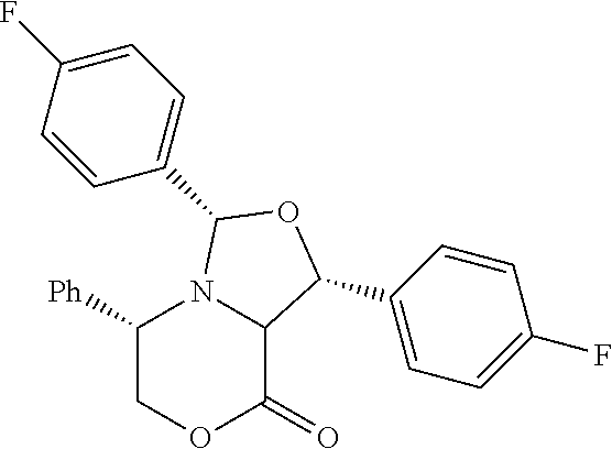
C1([Ph])COC(=O)C2N1C(C1=CC=C(F)C=C1)OC2C1=CC=C(F)C=C1
